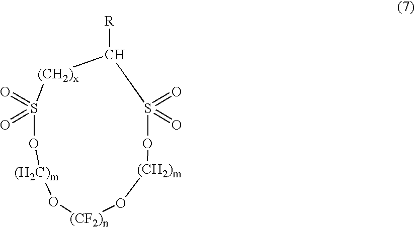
C1([R])[(CH2)x]S(=O)(=O)O[(H2C)m]O[(CF2)n]O[(CH2)m]OS1(=O)=O
